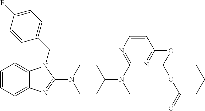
C1=CC=C2C(=C1)N(CC1=CC=C(F)C=C1)C(N1CCC(N(C3=NC=CC(OCOC(=O)CCC)=N3)C)CC1)=N2
